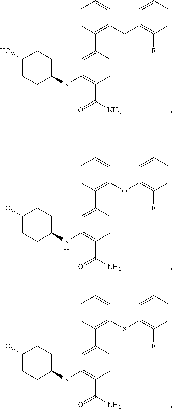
C1=C(C2=C(CC3=C(F)C=CC=C3)C=CC=C2)C=CC(C(N)=O)=C1NC1CCC(O)CC1.C1=C(C2=C(SC3=C(F)C=CC=C3)C=CC=C2)C=CC(C(N)=O)=C1NC1CCC(O)CC1.C1=C(C2=C(OC3=C(F)C=CC=C3)C=CC=C2)C=CC(C(N)=O)=C1NC1CCC(O)CC1
